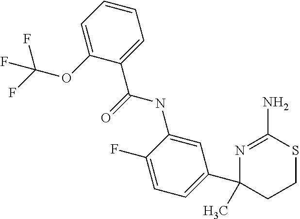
C1=CC=C(OC(F)(F)F)C(C(=O)NC2=CC(C3(C)N=C(N)SCC3)=CC=C2F)=C1
